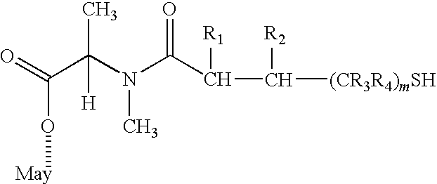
C(C(N(C(C(C([(CR3R4)mSH])[R2])[R1])=O)C)(C)[H])(=O)O[May]
